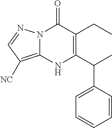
C1(CC)=C(C(C2=CC=CC=C2)C)NC2=C([NC])C=NN2C1=O
